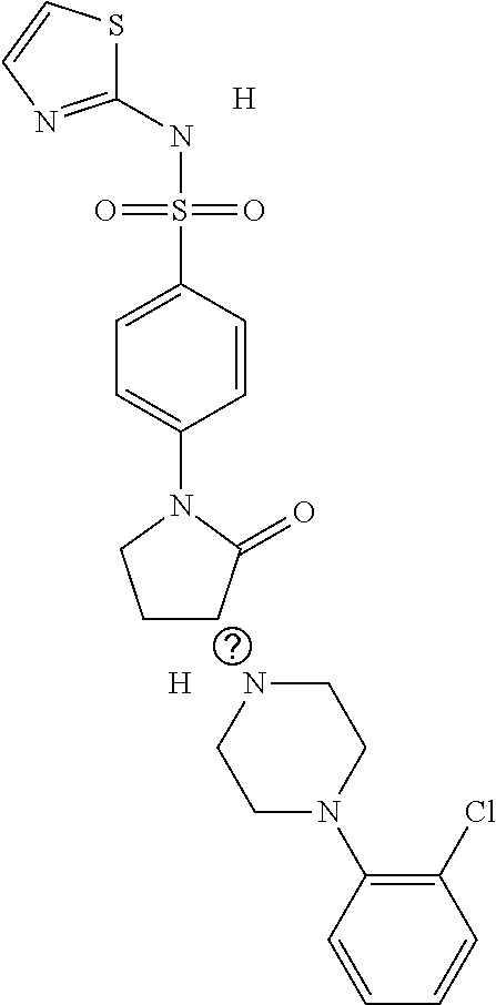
C1(NS(C2=CC=C(N3CCCC3=O)C=C2)(=O)=O)=NC=CS1.[H].[H].N1CCN(C2=C(Cl)C=CC=C2)CC1
